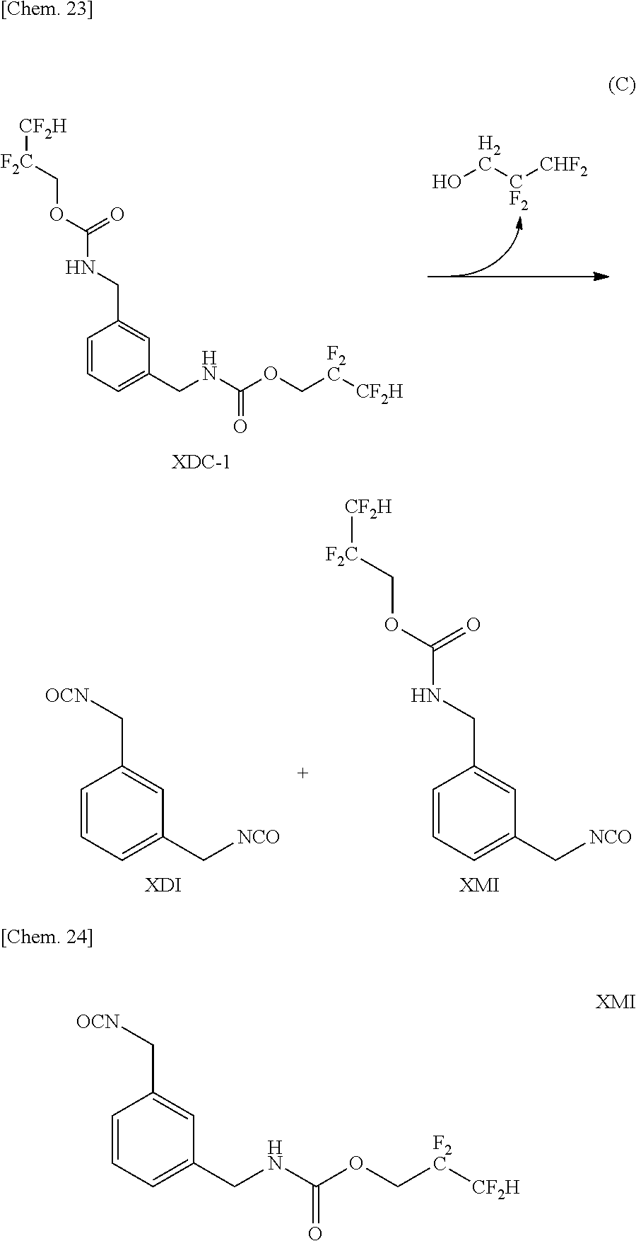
OC[CF2][CHF2].C1=CC=C(CNC(OC[F2C][CF2H])=O)C=C1CNC(OC[F2C][CF2H])=O.C1=CC=C(C[NCO])C=C1CNC(OC[F2C][CF2H])=O.C1=CC=C(C[NCO])C=C1C[OCN].[XDI].[XMI].C1=CC=C(CNC(OC[F2C][CF2H])=O)C=C1C[OCN].[[Chem. 23]]
